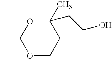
C1(C)OCCC(C)(CCO)O1
